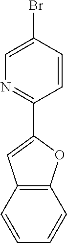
C1=C(C2=NC=C(Br)C=C2)OC2=C1C=CC=C2
